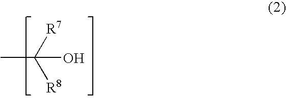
CC(O)([R7])[R8]
